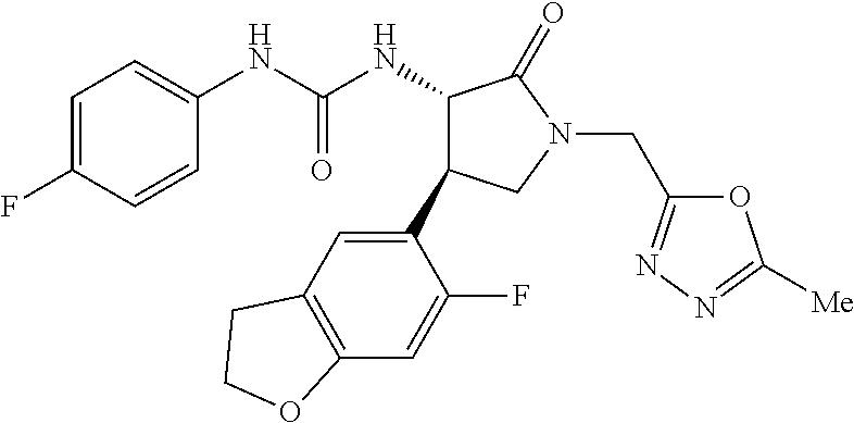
C1=C(F)C=CC(NC(NC2C(C3=CC4=C(C=C3F)OCC4)CN(CC3=NN=C([Me])O3)C2=O)=O)=C1
